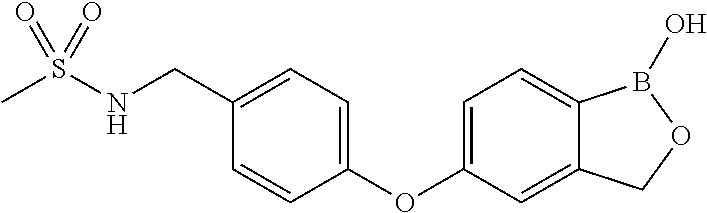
C1=C(OC2=CC=C(CNS(=O)(=O)C)C=C2)C=C2C(=C1)B(O)OC2
